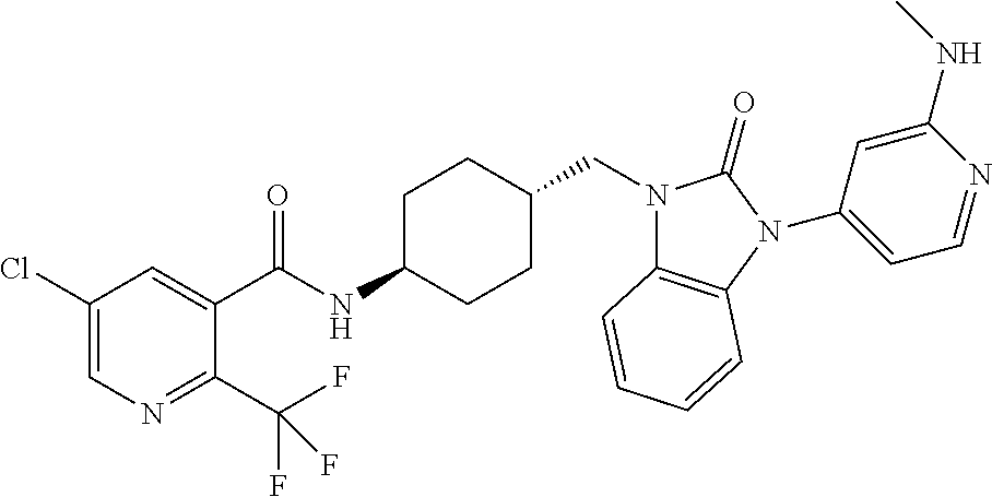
C1(Cl)=CN=C(C(F)(F)F)C(C(NC2CCC(CN3C4=C(N(C5=CC=NC(NC)=C5)C3=O)C=CC=C4)CC2)=O)=C1
